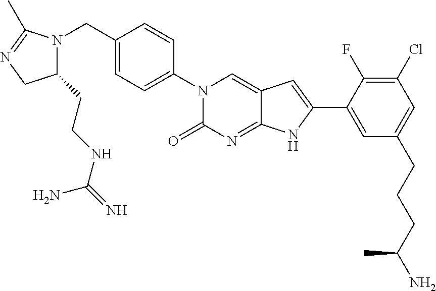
N1(CC2=CC=C(N3C(=O)N=C4C(=C3)C=C(C3=CC(CCCC(N)C)=CC(Cl)=C3F)N4)C=C2)C(CCNC(=N)N)CN=C1C
